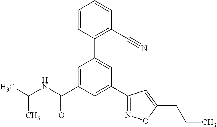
C(NC(C1=CC(C2=C(C#N)C=CC=C2)=CC(C2=NOC(CCC)=C2)=C1)=O)(C)C
